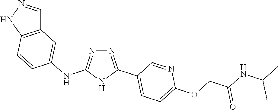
N1=C(C2=CC=C(OCC(NC(C)C)=O)N=C2)NC(NC2=CC3=C(NN=C3)C=C2)=N1
